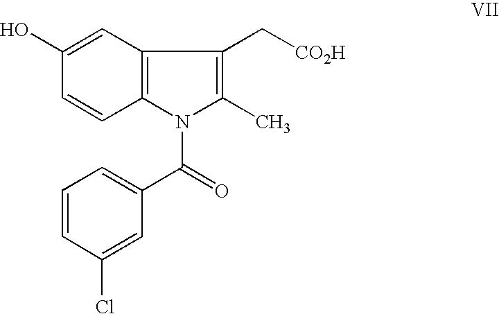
C12=C(N(C(C3=CC=CC(Cl)=C3)=O)C(C)=C1C[CO2H])C=CC(O)=C2
